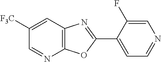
C1=C([F3C])C=NC2=C1N=C(C1=CC=NC=C1F)O2
